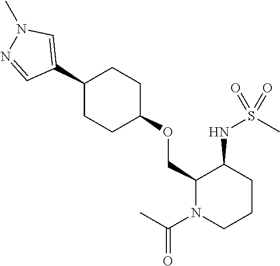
C1(COC2CCC(C3=CN(C)N=C3)CC2)N(C(C)=O)CCCC1NS(C)(=O)=O
